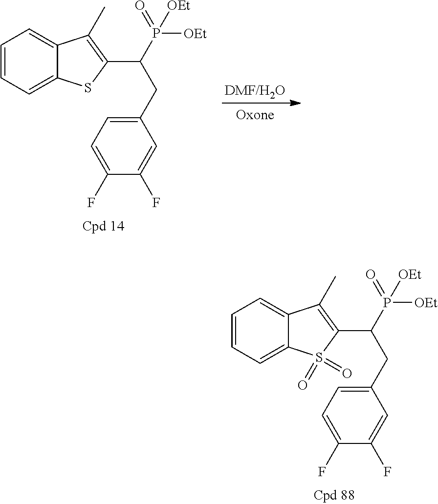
C1=CC=C2C(=C1)C(C)=C(C(P([OEt])(=O)[OEt])CC1=CC=C(F)C(F)=C1)S2.C1=CC=C2C(=C1)C(C)=C(C(P([OEt])(=O)[OEt])CC1=CC=C(F)C(F)=C1)S2(=O)=O
